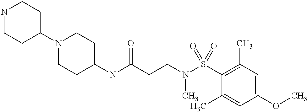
N1CCC(N2CCC(NC(CCN(S(C3=C(C)C=C(OC)C=C3C)(=O)=O)C)=O)CC2)CC1
